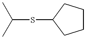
C(SC1CCCC1)(C)C
